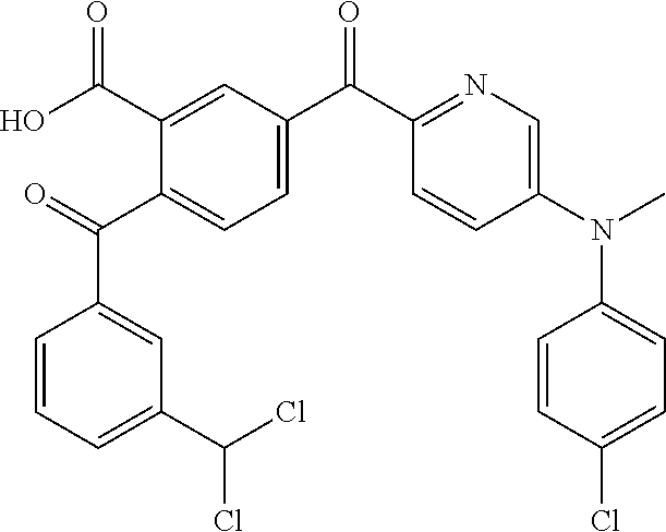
C1=CC=C(C(Cl)Cl)C=C1C(=O)C1=CC=C(C(=O)C2=NC=C(N(C3=CC=C(Cl)C=C3)C)C=C2)C=C1C(O)=O
